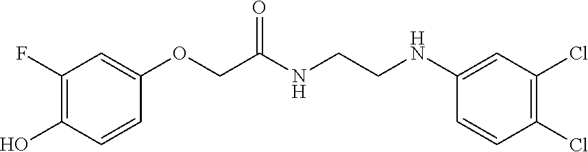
C1(F)=C(O)C=CC(OCC(NCCNC2=CC(Cl)=C(Cl)C=C2)=O)=C1
